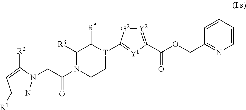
C1([R1])=NN(CC(N2CC[T](C3=[Y1]C(C(=O)OCC4=NC=CC=C4)=[Y2][G2]3)C([R5])C2[R3])=O)C([R2])=C1
